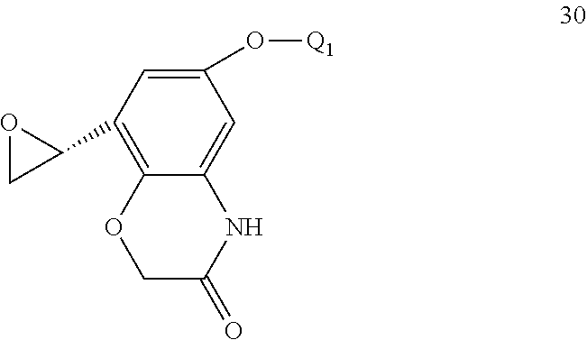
C1(O[Q1])=CC(C2OC2)=C2C(=C1)NC(=O)CO2
